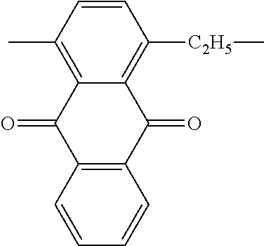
C1=CC=CC2=C1C(=O)C1=C(C)C=CC([C2H5]C)=C1C2=O
